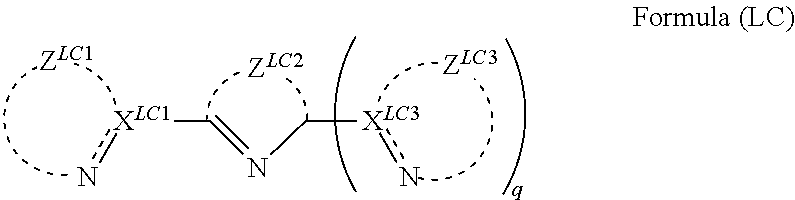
[XLC1](C=NC[XLC3]n)n
